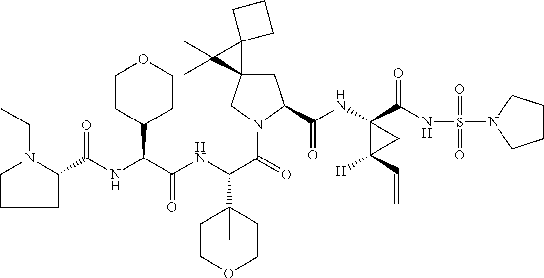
C1CCC(C(NC(C(NC(C(=O)N2CC3(CC2C(NC2(C(NS(=O)(=O)N4CCCC4)=O)C([H])(C=C)C2)=O)C2(C3(C)C)CCC2)C2(C)CCOCC2)=O)C2CCOCC2)=O)N1CC
